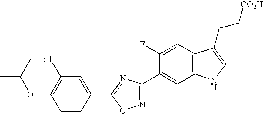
C1=CC(C2=NC(C3=CC4=C(C=C3F)C(CC[CO2H])=CN4)=NO2)=CC(Cl)=C1OC(C)C
